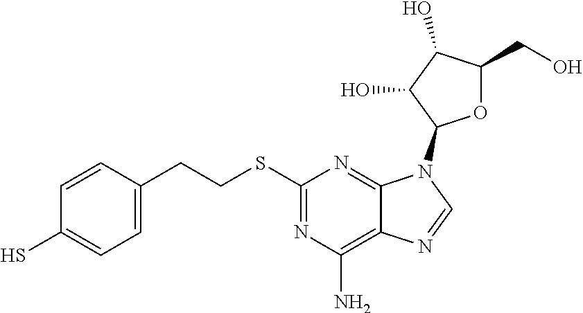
C1=C(CCSC2=NC(N)=C3C(=N2)N(C2OC(CO)C(O)C2O)C=N3)C=CC(S)=C1
